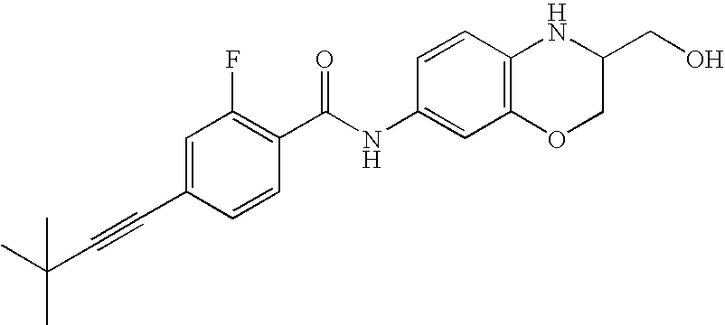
C1(C#CC(C)(C)C)=CC(F)=C(C(NC2=CC3=C(C=C2)NC(CO)CO3)=O)C=C1
